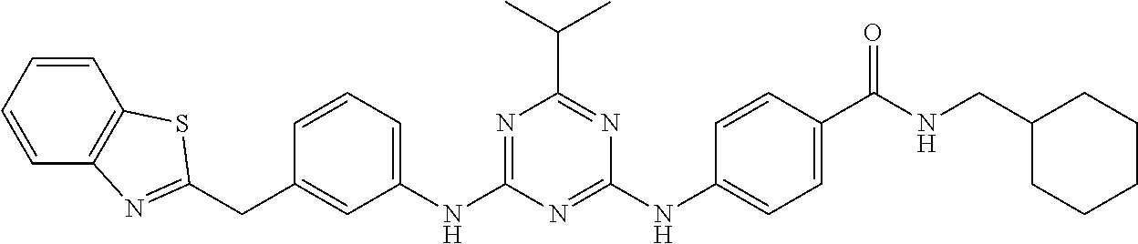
C1(CC2=NC3=C(C=CC=C3)S2)=CC(NC2=NC(C(C)C)=NC(NC3=CC=C(C(NCC4CCCCC4)=O)C=C3)=N2)=CC=C1
